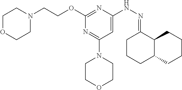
O(C1=NC(NN=C2CCCC3C2CCCC3)=CC(N2CCOCC2)=N1)CCN1CCOCC1
